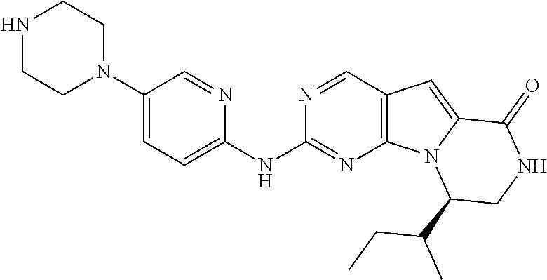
C1(NC2=CC=C(N3CCNCC3)C=N2)=NC2=C(C=N1)C=C1N2C(C(C)CC)CNC1=O
